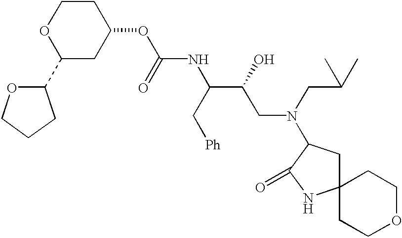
O(C1CCOC(C2OCCC2)C1)C(NC(C(CN(CC(C)C)C1CC2(NC1=O)CCOCC2)O)C[Ph])=O
